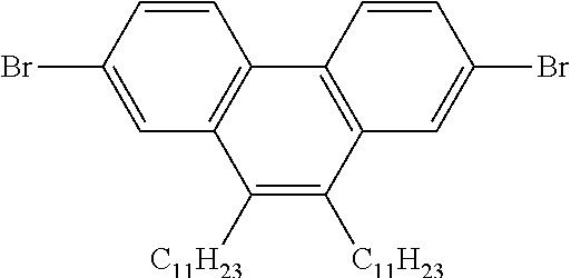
C1=CC(Br)=CC2=C1C1=C(C([C11H23])=C2[C11H23])C=C(Br)C=C1
